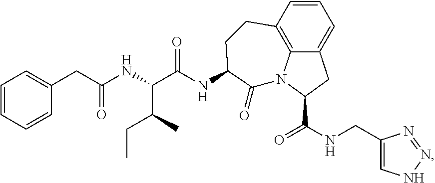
C12=C3C=CC=C1CC(C(NCC1=CNN=N1)=O)N2C(=O)C(NC(C(C(CC)C)NC(CC1=CC=CC=C1)=O)=O)CC3
